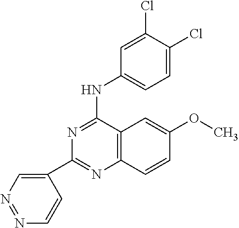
C1(C2=CN=NC=C2)=NC2=C(C(NC3=CC=C(Cl)C(Cl)=C3)=N1)C=C(OC)C=C2
